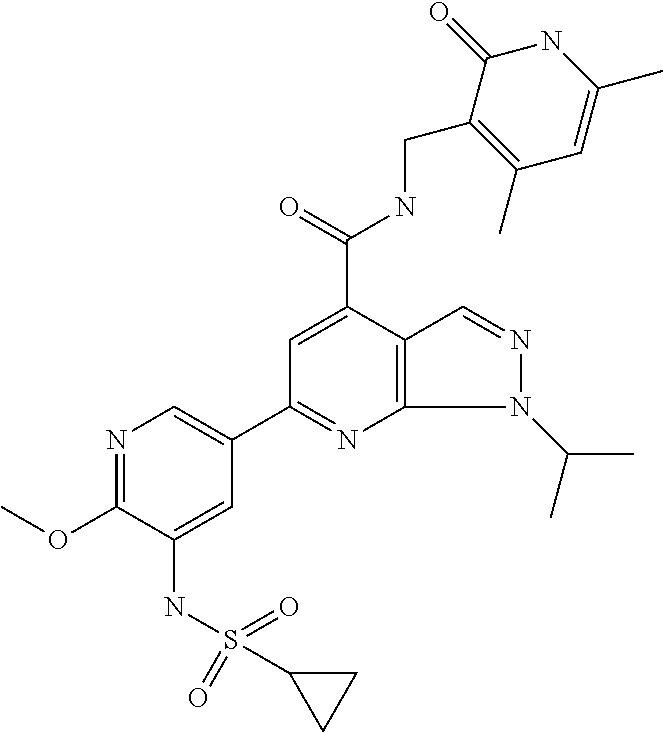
N1=C(OC)C(NS(=O)(C2CC2)=O)=CC(C2=NC3=C(C(C(NCC4=C(C)C=C(C)NC4=O)=O)=C2)C=NN3C(C)C)=C1
